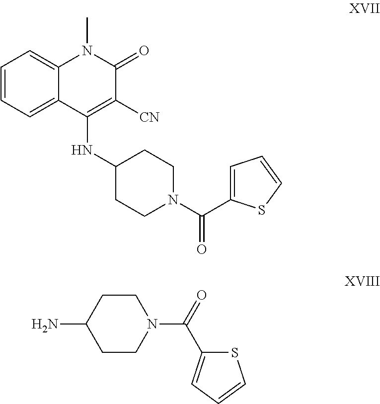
C1=CC=C2C(=C1)N(C)C(=O)C([CN])=C2NC1CCN(C(C2=CC=CS2)=O)CC1.C1CC(N)CCN1C(=O)C1=CC=CS1
